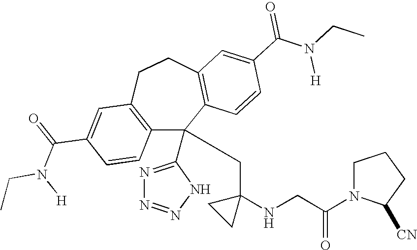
C1(C(=O)N(CC)[H])=CC2=C(C=C1)C(C1=NN=NN1)(CC1(NCC(N3C([CN])CCC3)=O)CC1)C1=C(CC2)C=C(C(N(CC)[H])=O)C=C1
